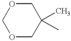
O1CC(C)(C)COC1
